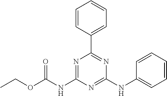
C1(C2=NC(NC3=CC=CC=C3)=NC(NC(OCC)=O)=N2)=CC=CC=C1
